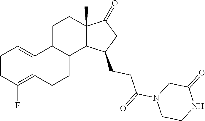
C1=CC(F)=C2C(=C1)C1C(CC2)C2C(C)(CC1)C(=O)CC2CCC(N1CCNC(=O)C1)=O
